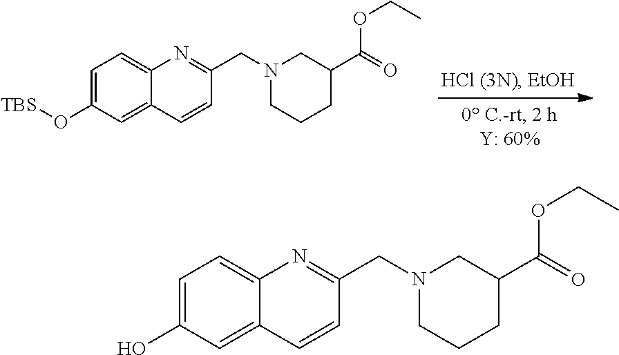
C1=C(O[TBS])C=C2C(=C1)N=C(CN1CCCC(C(=O)OCC)C1)C=C2.C1=C(O)C=C2C(=C1)N=C(CN1CCCC(C(=O)OCC)C1)C=C2
